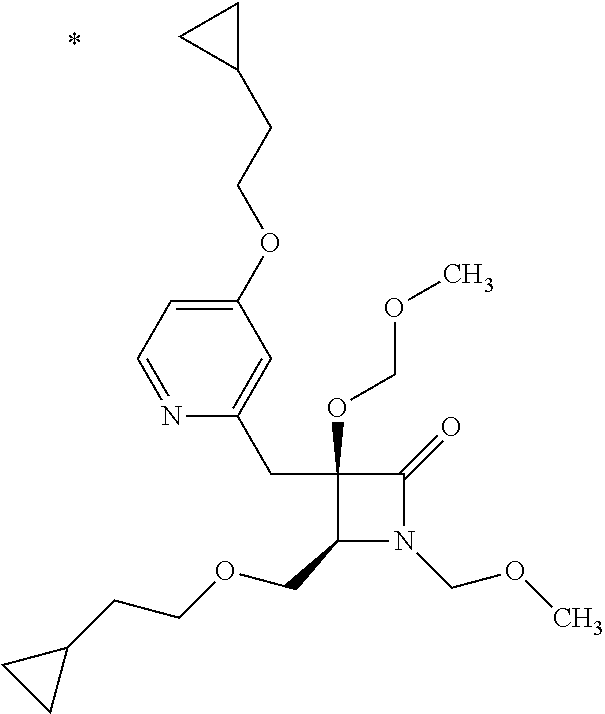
C1(CC2=CC(OCCC3CC3)=CC=N2)(OCOC)C(COCCC2CC2)N(COC)C1=O
